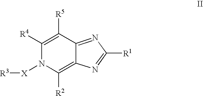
C1([R4])=C([R5])C2=NC([R1])=NC2=C([R2])N1[X][R3]
